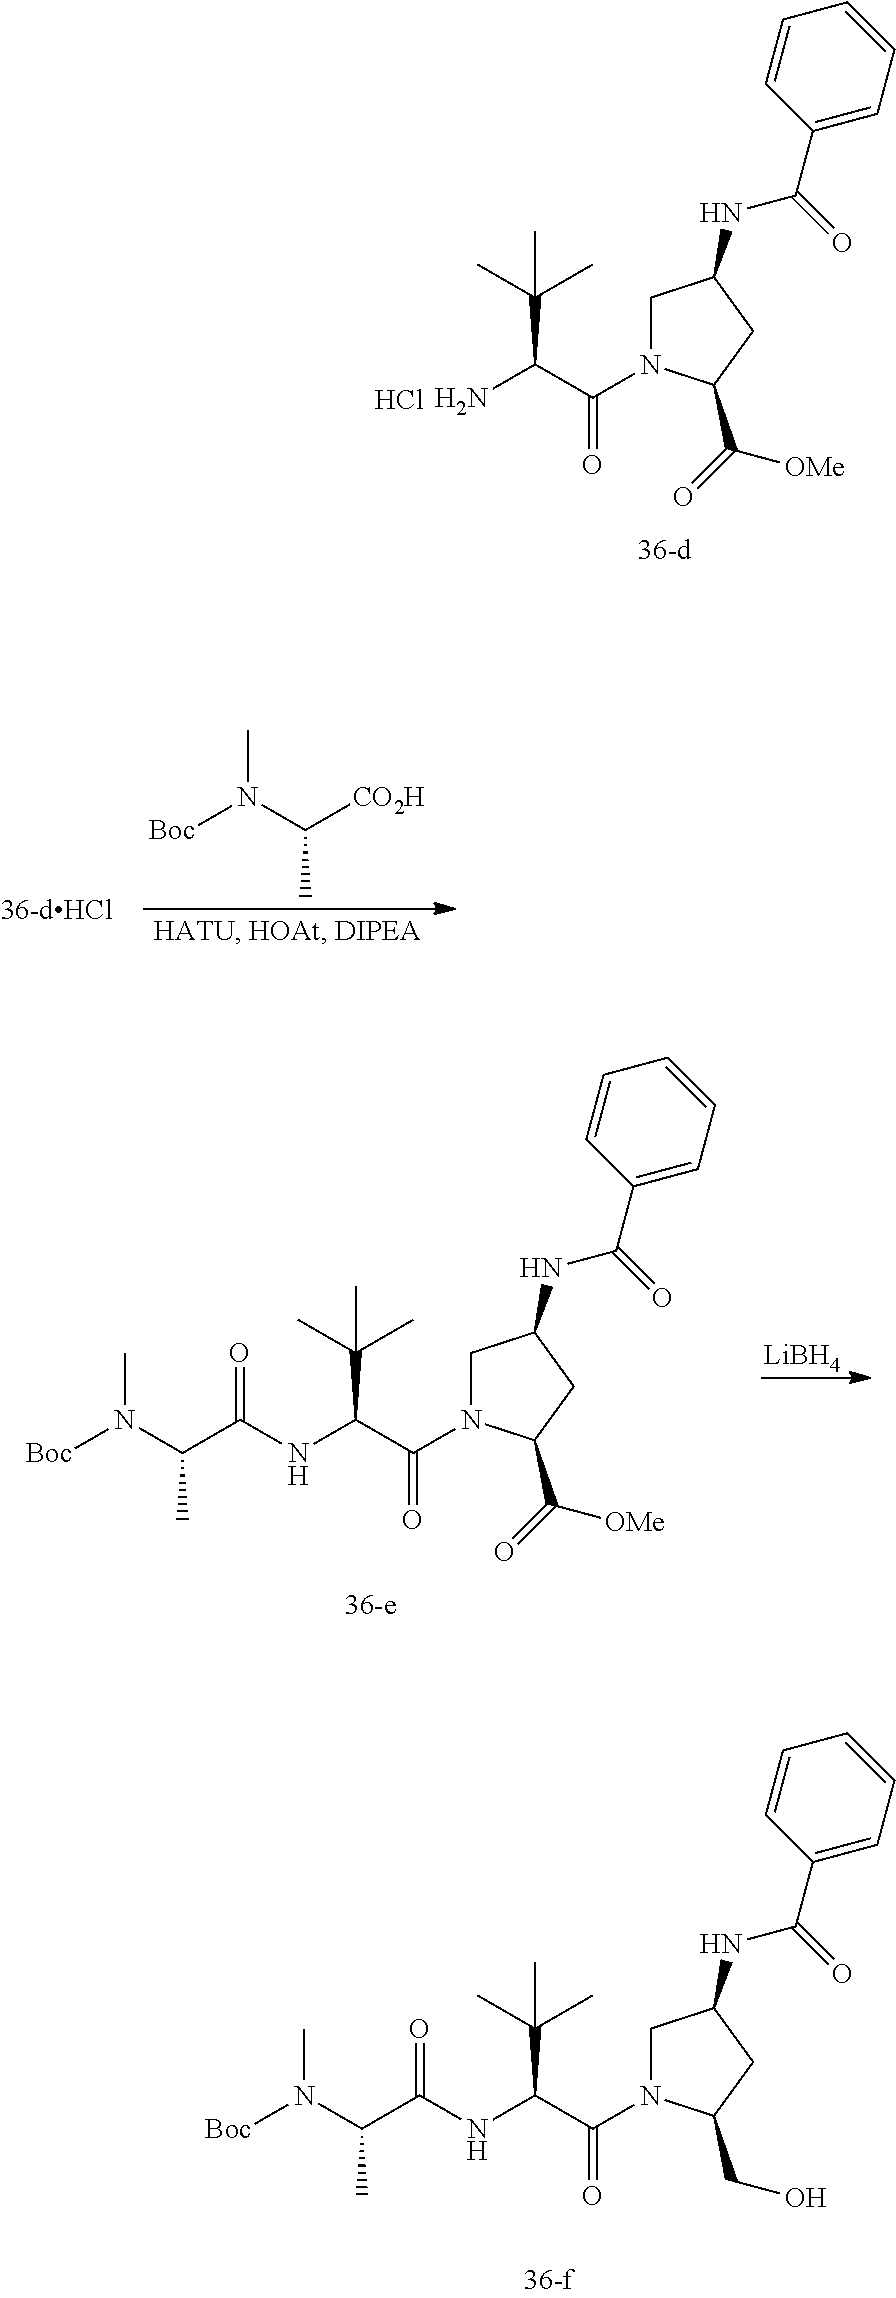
[Boc]N(C([CO2H])C)C.C1C(NC(=O)C2=CC=CC=C2)CC(CO)N1C(C(NC(C(N([Boc])C)C)=O)C(C)(C)C)=O.C1C(NC(=O)C2=CC=CC=C2)CC(C(=O)[OMe])N1C(C(N)C(C)(C)C)=O.Cl.[LiBH4].C1C(NC(=O)C2=CC=CC=C2)CC(C(=O)[OMe])N1C(C(NC(C(N([Boc])C)C)=O)C(C)(C)C)=O
